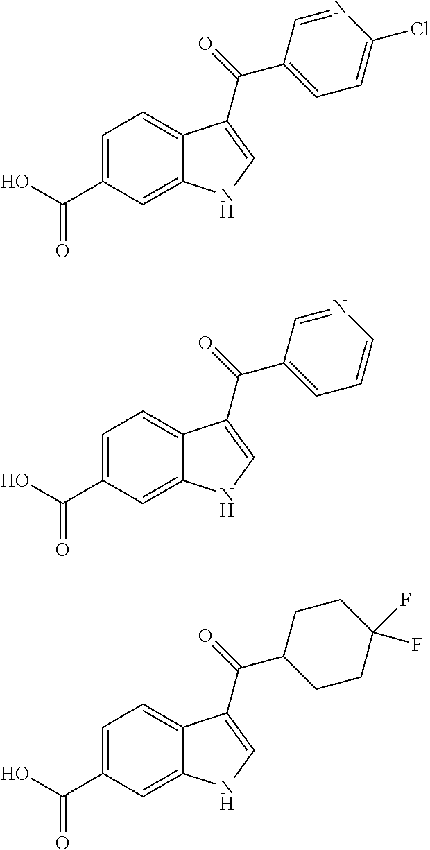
C1=C(C(=O)O)C=C2C(=C1)C(C(C1=CC=C(Cl)N=C1)=O)=CN2.C1=C(C(=O)O)C=C2C(=C1)C(C(C1=CC=CN=C1)=O)=CN2.C1=C(C(=O)O)C=C2C(=C1)C(C(C1CCC(F)(F)CC1)=O)=CN2
